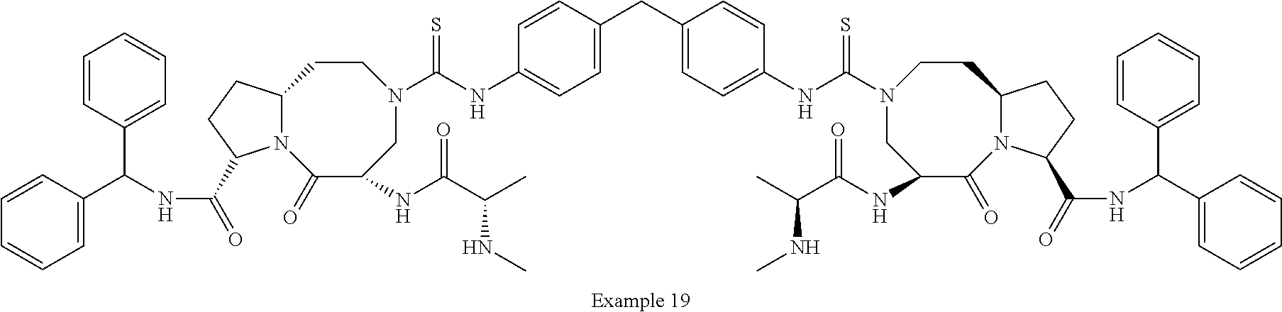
C1C(NC(=O)C(NC)C)C(=O)N2C(CCN1C(NC1=CC=C(CC3=CC=C(NC(N4CC(NC(=O)C(NC)C)C(=O)N5C(CC4)CCC5C(NC(C4=CC=CC=C4)C4=CC=CC=C4)=O)=S)C=C3)C=C1)=S)CCC2C(NC(C1=CC=CC=C1)C1=CC=CC=C1)=O
